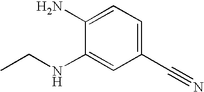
C1(NCC)=CC(C#N)=CC=C1N
